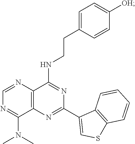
C12=C(N=C(C3=CSC4=C3C=CC=C4)N=C1NCCC1=CC=C([OH])C=C1)C(N(C)C)=NC=N2
